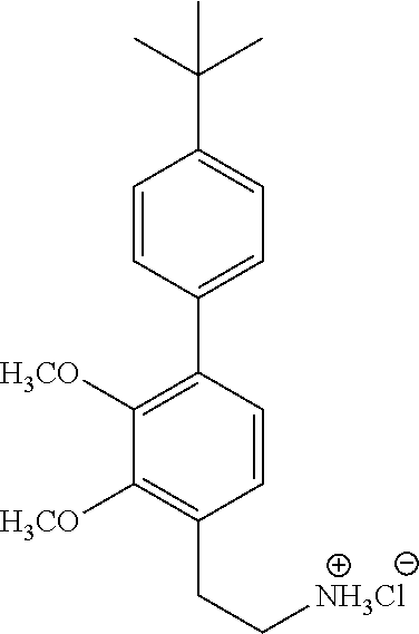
C1=CC(C2=C([H3CO])C([H3CO])=C(CC[NH3Cl])C=C2)=CC=C1C(C)(C)C
